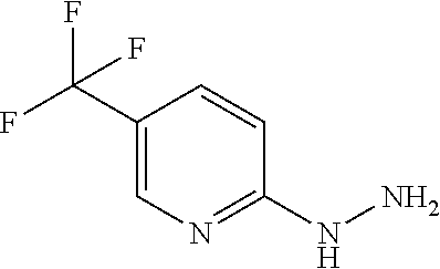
C1(C(F)(F)F)=CN=C(NN)C=C1
